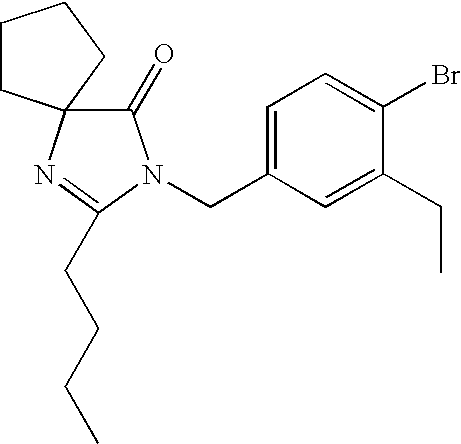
C1=C(CN2C(=O)C3(N=C2CCCC)CCCC3)C=C(CC)C(Br)=C1
